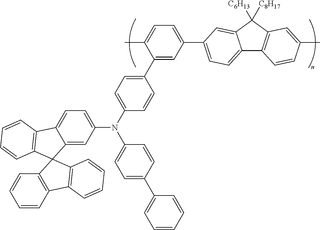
C12=CC(N(C3=CC=C(C4=CC(C5=CC=C6C7=C(C([C6H13])([C8H17])C6=C5)C=C(C)C=C7)=CC=C4C)C=C3)C3=CC=C(C4=CC=CC=C4)C=C3)=CC=C1C1=C(C=CC=C1)C21C2=C(C=CC=C2)C2=C1C=CC=C2
